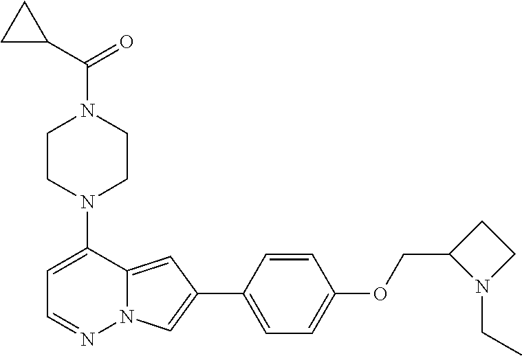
N1(C2=CC=NN3C2=CC(C2=CC=C(OCC4N(CC)CC4)C=C2)=C3)CCN(C(C2CC2)=O)CC1
